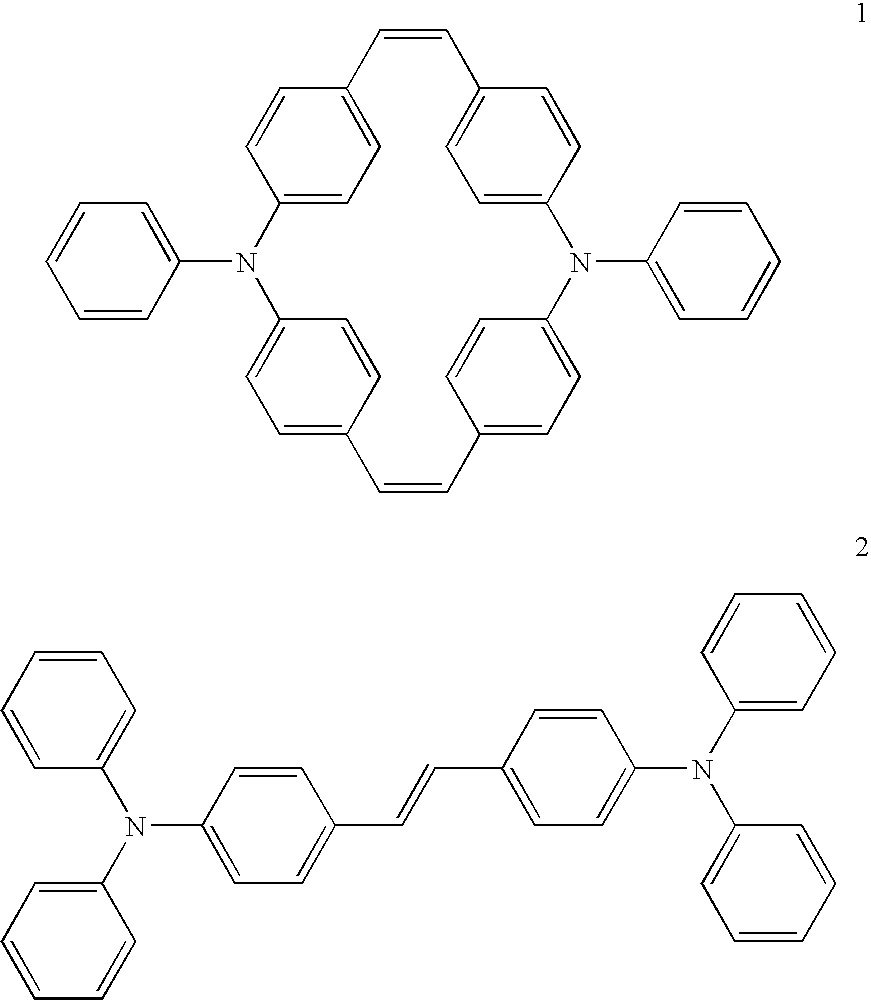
C1=CC2=CC=C1C=CC1=CC=C(C=C1)N(C1=CC=CC=C1)C1=CC=C(C=C1)C=CC1=CC=C(N2C2=CC=CC=C2)C=C1.C1=CC(N(C2=CC=CC=C2)C2=CC=C(C=CC3=CC=C(N(C4=CC=CC=C4)C4=CC=CC=C4)C=C3)C=C2)=CC=C1
